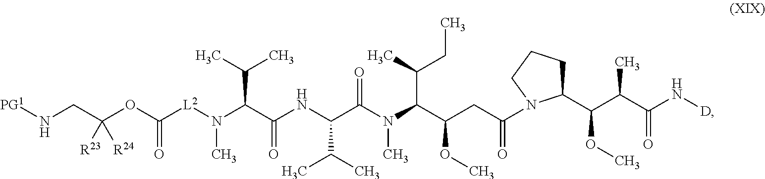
N(CC(OC([L2]N(C(C(NC(C(N(C(C(CC(N1C(C(C(C(N[D])=O)C)OC)CCC1)=O)OC)C(C)CC)C)=O)C(C)C)=O)C(C)C)C)=O)([R23])[R24])[PG1]
